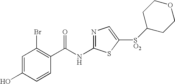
C1=C(O)C=CC(C(NC2=NC=C([SO2]C3CCOCC3)S2)=O)=C1Br
